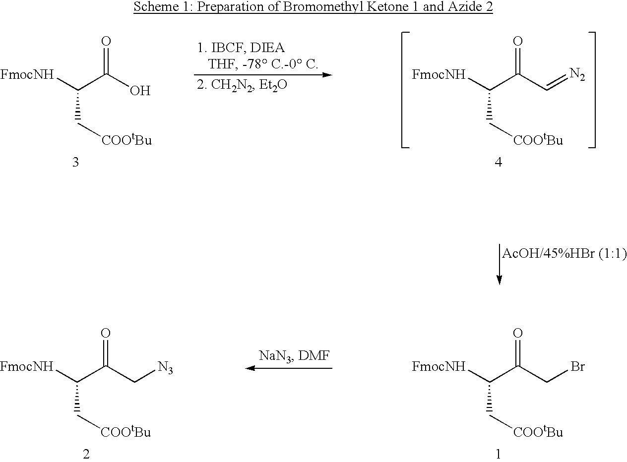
[FmocNH]C(C[COOtBu])C(=O)O.[FmocNH]C(C[COOtBu])C(=O)C=[N2].[FmocNH]C(C[COOtBu])C(=O)CBr.[FmocNH]C(C[COOtBu])C(=O)C[N3]
